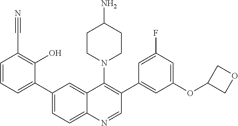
C1=CC=C(C2=CC=C3C(=C2)C(N2CCC(N)CC2)=C(C2=CC(OC4COC4)=CC(F)=C2)C=N3)C(O)=C1C#N
